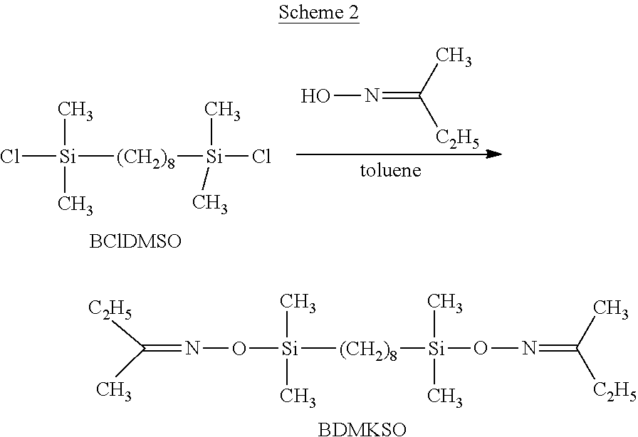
[BDMKSO].[(CH2)8]([Si](C)(C)ON=C([C2H5])C)[Si](C)(C)ON=C([C2H5])C.[Si]([(CH2)8][Si](C)(C)Cl)(Cl)(C)C.ON=C([C2H5])C
